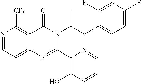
N1=CC=C2C(=C1[CF3])C(=O)N(C(CC1=CC=C(F)C=C1F)C)C(C1=C(O)C=CC=N1)=N2
